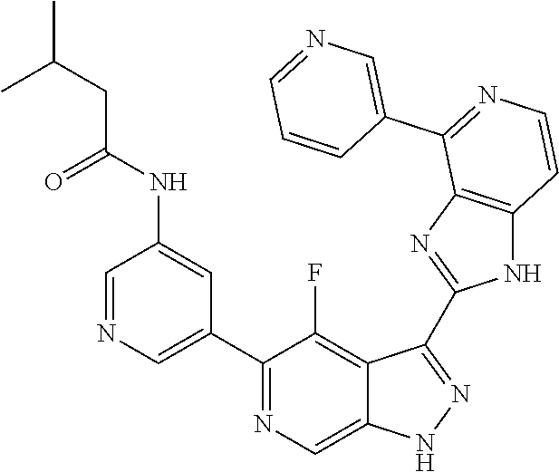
C1=NC=C(C2=NC=C3C(=C2F)C(C2=NC4=C(N2)C=CN=C4C2=CN=CC=C2)=NN3)C=C1NC(CC(C)C)=O
